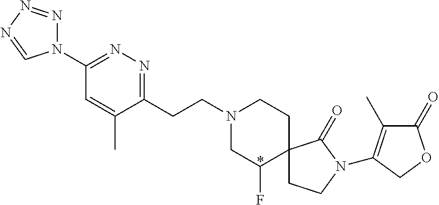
N1(C2=NN=C(CCN3CC(F)C4(CC3)CCN(C3=C(C)C(=O)OC3)C4=O)C(C)=C2)N=NN=C1
